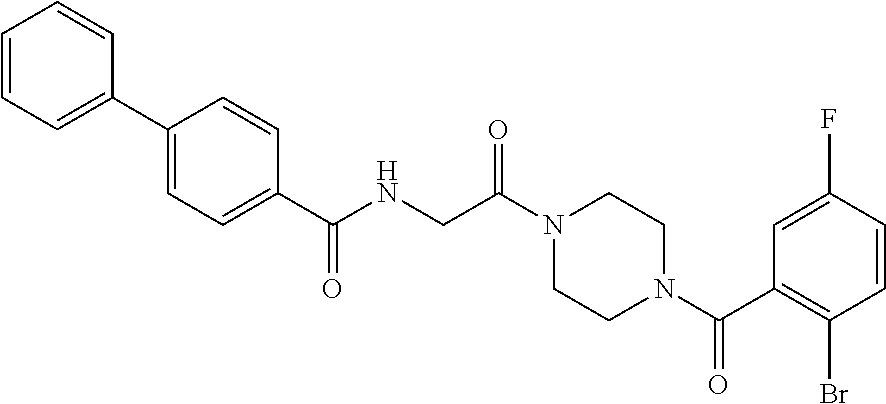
N1(C(CNC(=O)C2=CC=C(C3=CC=CC=C3)C=C2)=O)CCN(C(C2=C(Br)C=CC(F)=C2)=O)CC1
